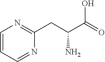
C1=NC(CC(C(O)=O)N)=NC=C1
